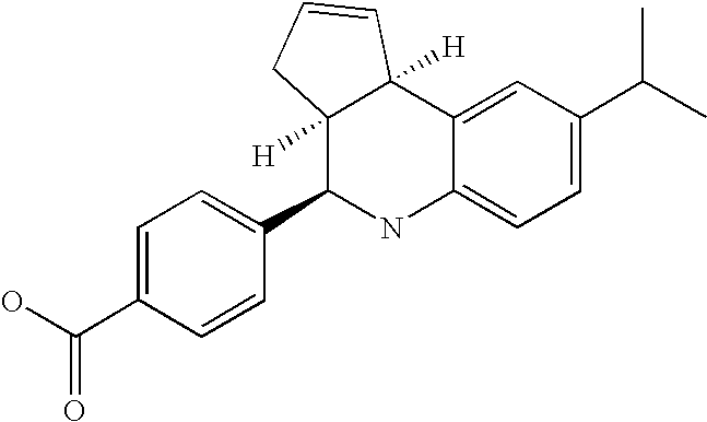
C1=C(C(O)=O)C=CC(C2NC3=CC=C(C(C)C)C=C3C3([H])C=CCC23[H])=C1
